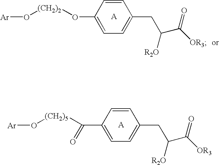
C1=CC(O[(CH2)2]O[Ar])=CC=C1CC(C(=O)[OR3])[R2O].C1=CC(C([(CH2)5]O[Ar])=O)=CC=C1CC(C(=O)[OR3])[R2O]
